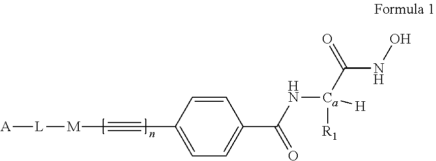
C1(C#C[M][L][A])=CC=C(C(N[Ca](C(NO)=O)([R1])[H])=O)C=C1
